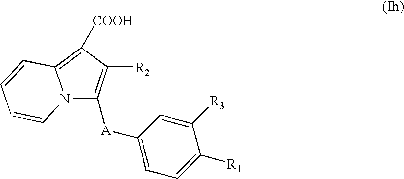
[A](C1=CC=C([R4])C([R3])=C1)C1=C([R2])C([COOH])=C2N1C=CC=C2
